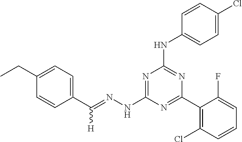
C1(C(=NNC2=NC(NC3=CC=C(Cl)C=C3)=NC(C3=C(Cl)C=CC=C3F)=N2)[H])=CC=C(CC)C=C1
